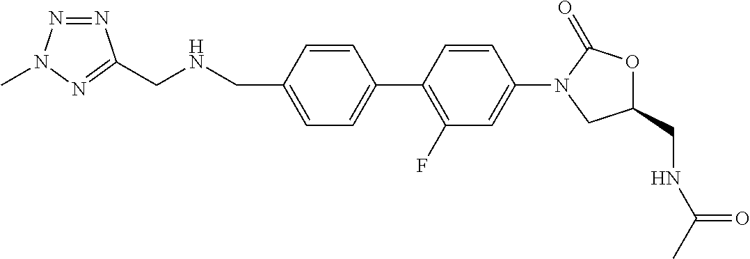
C1(CNCC2=NN(C)N=N2)=CC=C(C2=C(F)C=C(N3C(=O)OC(CNC(C)=O)C3)C=C2)C=C1
